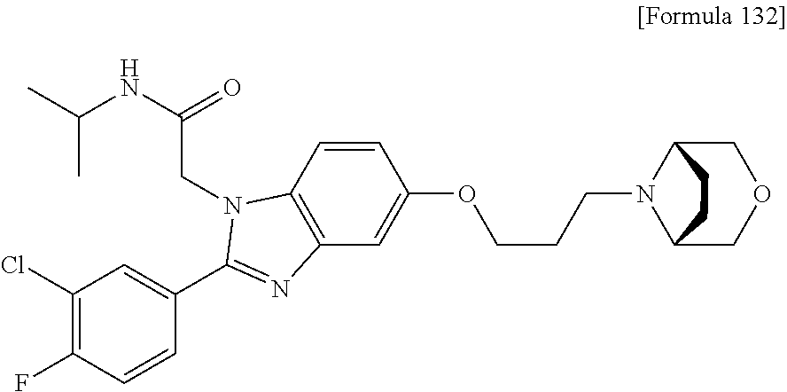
C1(Cl)=C(F)C=CC(C2=NC3=C(C=CC(OCCCN4C5COCC4CC5)=C3)N2CC(NC(C)C)=O)=C1
